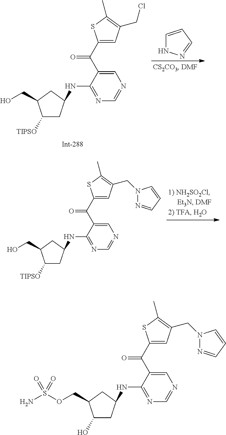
C1([TIPSO])CC(NC2=NC=NC=C2C(=O)C2=CC(CCl)=C(C)S2)CC1CO.C1=CC=NN1.C1([TIPSO])CC(NC2=NC=NC=C2C(=O)C2=CC(CN3N=CC=C3)=C(C)S2)CC1CO.C1(O)CC(NC2=NC=NC=C2C(=O)C2=CC(CN3N=CC=C3)=C(C)S2)CC1COS(N)(=O)=O
